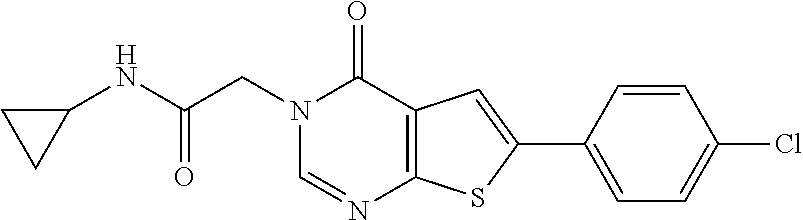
N1(CC(NC2CC2)=O)C=NC2=C(C1=O)C=C(C1=CC=C(Cl)C=C1)S2
